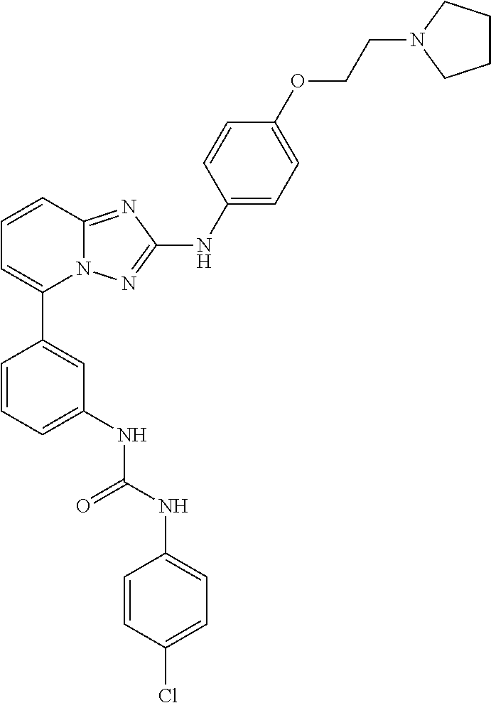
C1=CC2=NC(NC3=CC=C(OCCN4CCCC4)C=C3)=NN2C(C2=CC(NC(NC3=CC=C(Cl)C=C3)=O)=CC=C2)=C1
